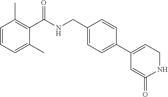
C1=CC=C(C)C(C(NCC2=CC=C(C3=CCNC(=O)=C3)C=C2)=O)=C1C
